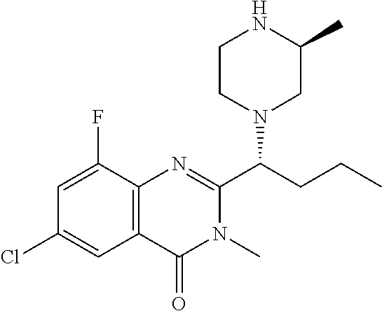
C1=C(F)C2=C(C=C1Cl)C(=O)N(C)C(C(CCC)N1CC(C)NCC1)=N2
